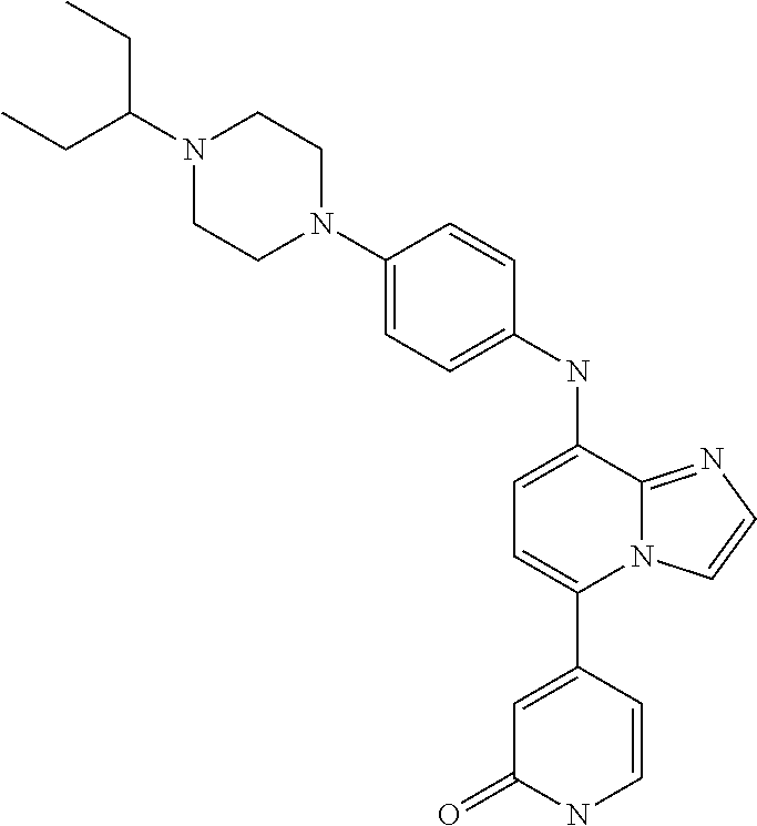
C1(C2=CC=C(NC3=CC=C(N4CCN(C(CC)CC)CC4)C=C3)C3=NC=CN23)=CC(=O)NC=C1
